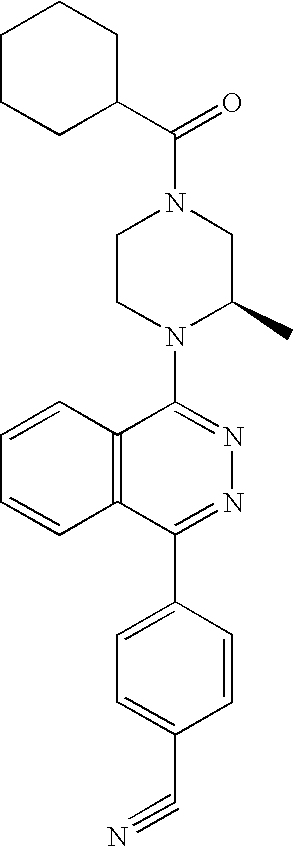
C(N1CCN(C2=NN=C(C3=CC=C(C#N)C=C3)C3=C2C=CC=C3)C(C)C1)(=O)C1CCCCC1
